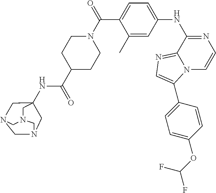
C1=C(C(N2CCC(C(NC34CN5CN(C3)CN(C5)C4)=O)CC2)=O)C(C)=CC(NC2=NC=CN3C2=NC=C3C2=CC=C(OC(F)F)C=C2)=C1
